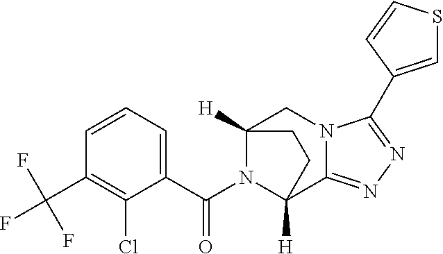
C12([H])CN3C(=NN=C3C3=CSC=C3)C([H])(CC1)N2C(C1=CC=CC(C(F)(F)F)=C1Cl)=O
